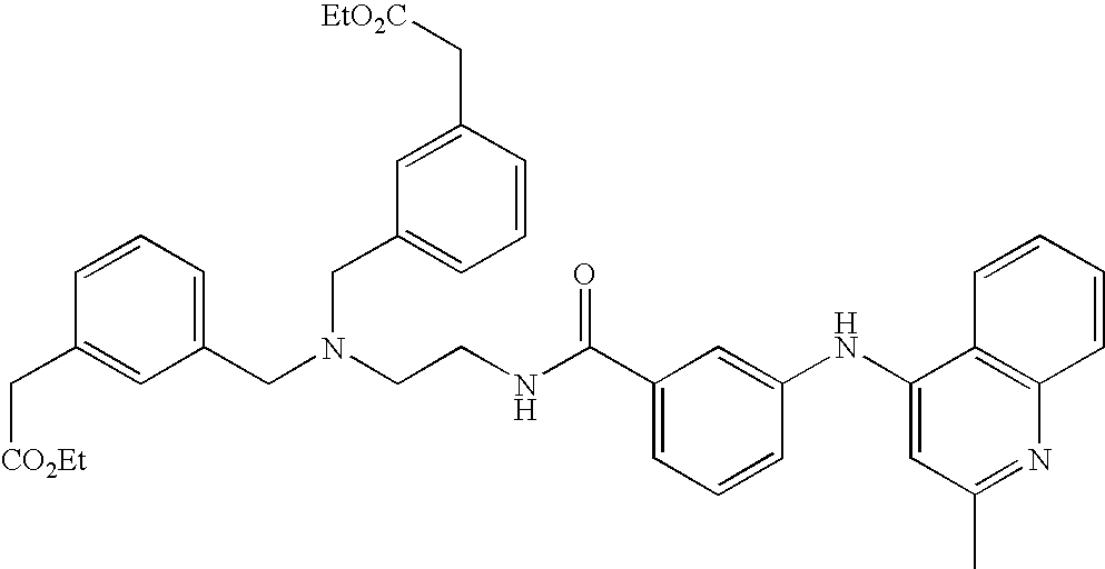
N(CCNC(C1=CC=CC(NC2=CC(C)=NC3=C2C=CC=C3)=C1)=O)(CC1=CC=CC(C[CO2Et])=C1)CC1=CC=CC(C[CO2Et])=C1
